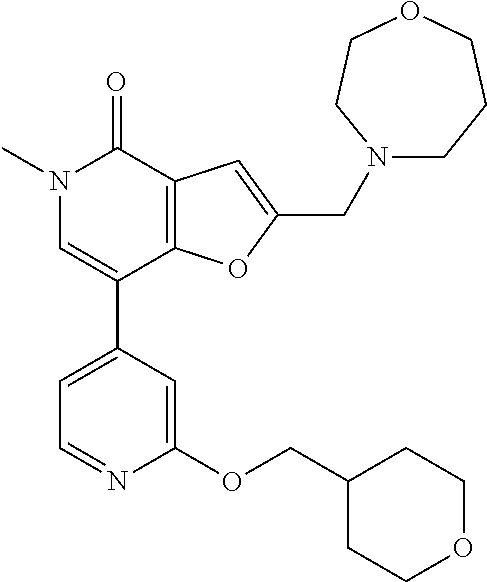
N1(C)C=C(C2=CC=NC(OCC3CCOCC3)=C2)C2=C(C1=O)C=C(CN1CCCOCC1)O2
